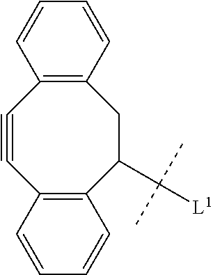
C12=C(C(C([L1])(C)C)CC3=C(C#C1)C=CC=C3)C=CC=C2
